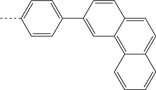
C1=CC(C2=CC3=C4C(=CC=C3C=C2)C=CC=C4)=CC=C1C
